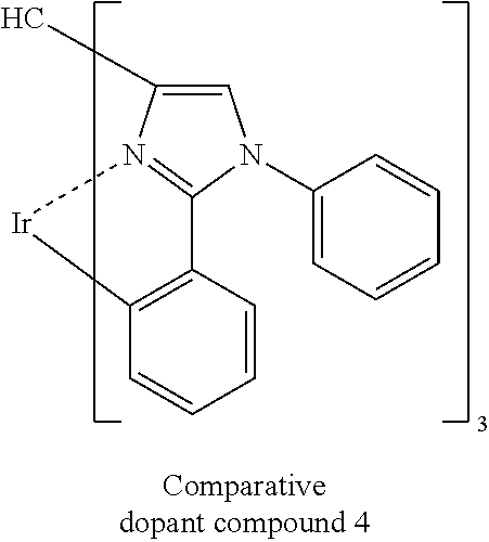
C1(C)=CN(C2=CC=CC=C2)C2=N1[Ir]C1=C2C=CC=C1
